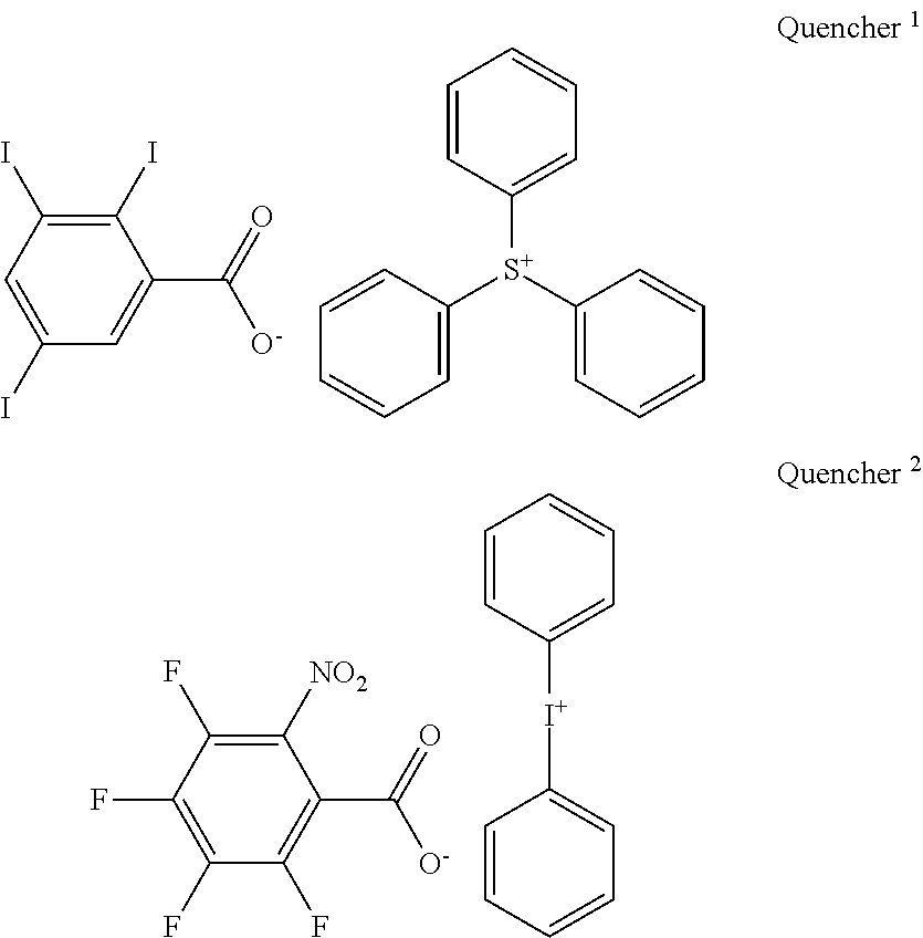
C1(I)=C(I)C=C(I)C=C1C(=O)[O-].C1=CC([S+](C2=CC=CC=C2)C2=CC=CC=C2)=CC=C1.C1([NO2])=C(F)C(F)=C(F)C(F)=C1C(=O)[O-].C1=CC([I+]C2=CC=CC=C2)=CC=C1
